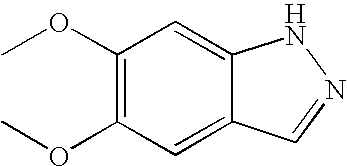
C1(OC)=C(OC)C=C2C(=C1)NN=C2
